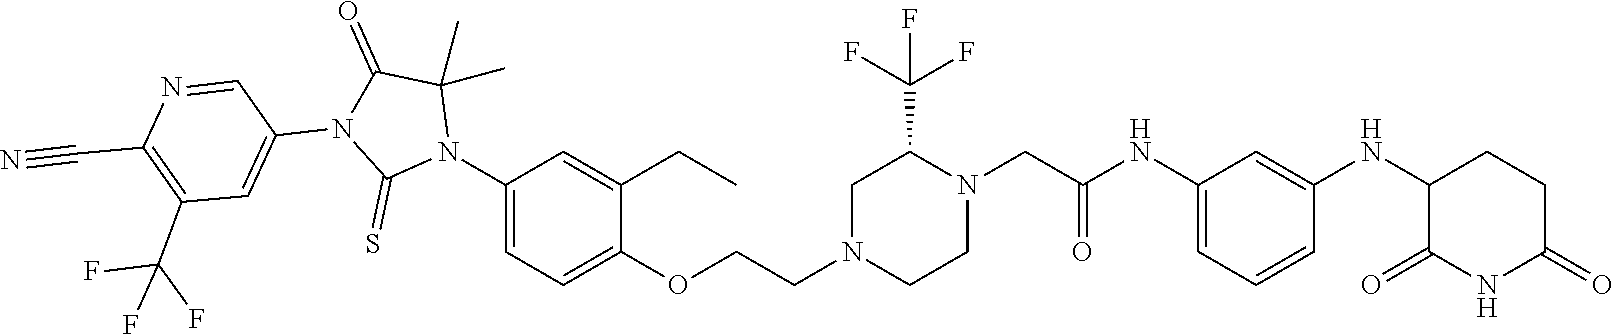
C1=C(NC(CN2C(C(F)(F)F)CN(CCOC3=CC=C(N4C(C)(C)C(=O)N(C5=CC(C(F)(F)F)=C(C#N)N=C5)C4=S)C=C3CC)CC2)=O)C=C(NC2C(=O)NC(=O)CC2)C=C1
